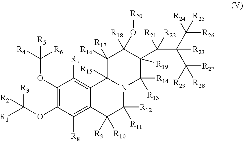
C1(OC([R4])([R6])[R5])=C(OC([R1])([R3])[R2])C([R8])=C2C(=C1[R7])C1([R15])N(C([R12])([R11])C2([R10])[R9])C([R14])([R13])C([R19])(C(C(C([R26])([R24])[R25])(C([R27])([R29])[R28])[R23])([R21])[R22])C([R18])(O[R20])C1([R17])[R16]
